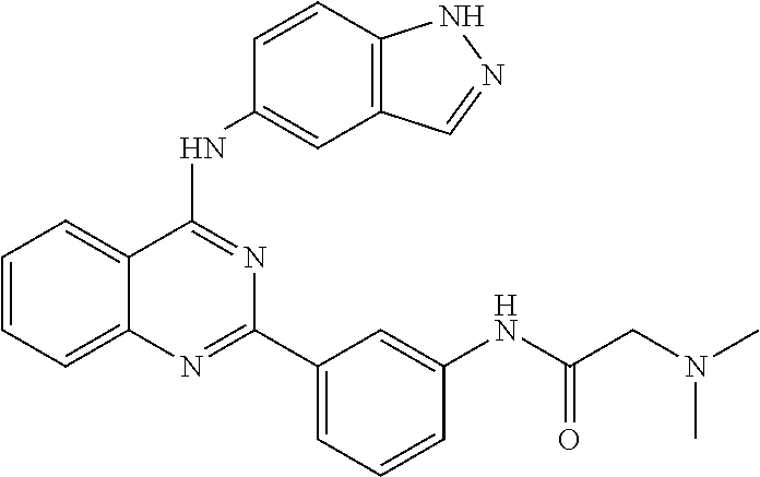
C1=CC=C2C(=C1)C(NC1=CC3=C(C=C1)NN=C3)=NC(C1=CC=CC(NC(CN(C)C)=O)=C1)=N2
